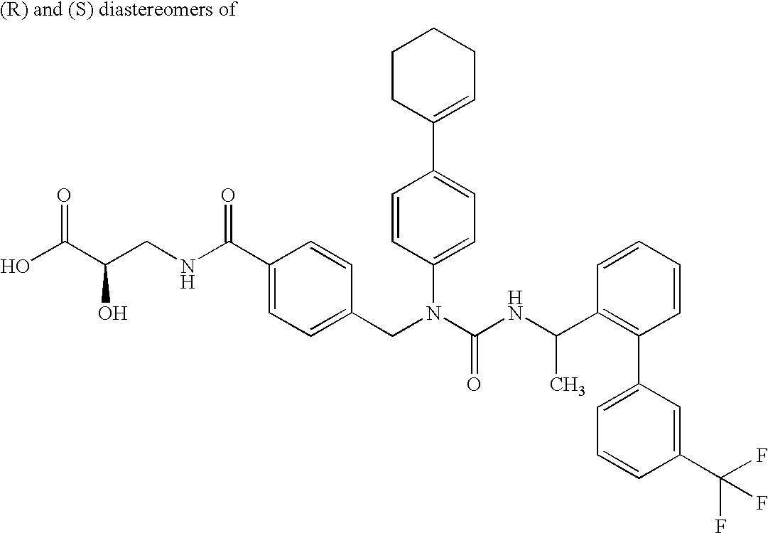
OC(C(CNC(C1=CC=C(CN(C(NC(C2=C(C3=CC=CC(C(F)(F)F)=C3)C=CC=C2)C)=O)C2=CC=C(C3=CCCCC3)C=C2)C=C1)=O)O)=O
